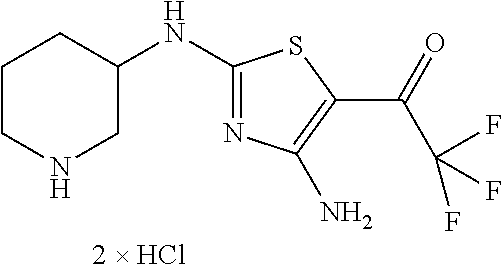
C1CNCC(NC2=NC(N)=C(C(=O)C(F)(F)F)S2)C1
